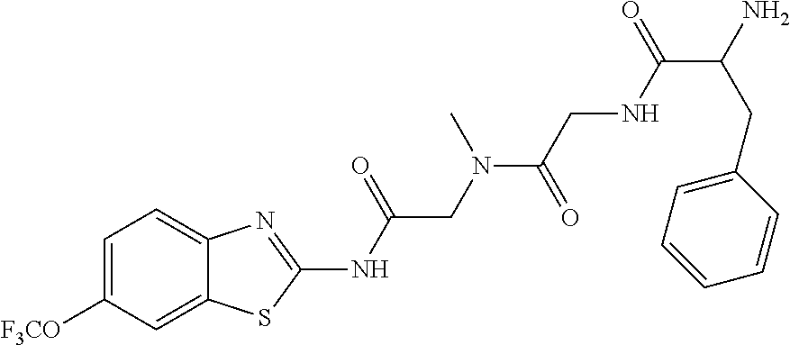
C1=C([F3CO])C=C2C(=C1)N=C(NC(CN(C(=O)CNC(C(N)CC1=CC=CC=C1)=O)C)=O)S2
